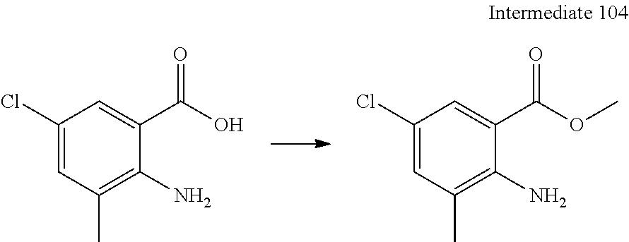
C1(Cl)=CC(C)=C(N)C(C(O)=O)=C1.C1(Cl)=CC(C)=C(N)C(C(OC)=O)=C1
